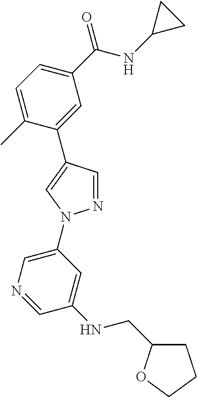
C1=C(C)C(C2=CN(C3=CN=CC(NCC4CCCO4)=C3)N=C2)=CC(C(NC2CC2)=O)=C1
